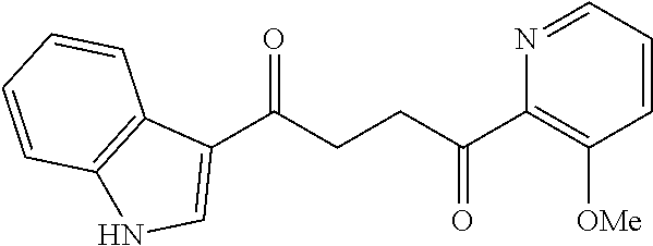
C1(C(CCC(C2=C([OMe])C=CC=N2)=O)=O)=CNC2=C1C=CC=C2
